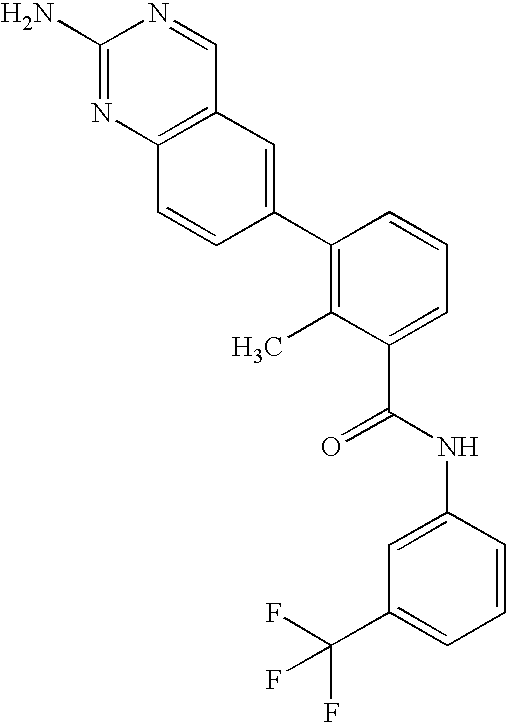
C12=C(C=C(C3=C(C)C(C(=O)NC4=CC(C(F)(F)F)=CC=C4)=CC=C3)C=C1)C=NC(N)=N2
